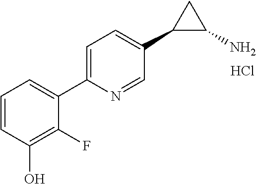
Cl.C1=CC=C(C2=CC=C(C3C(N)C3)C=N2)C(F)=C1O
